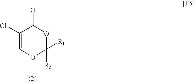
C1(Cl)=COC([R2])([R1])OC1=O
